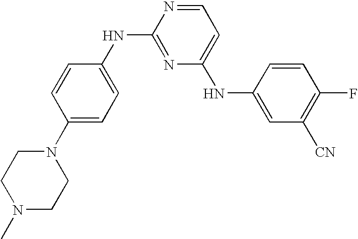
C1=CC(NC2=NC(NC3=CC([CN])=C(F)C=C3)=CC=N2)=CC=C1N1CCN(C)CC1
